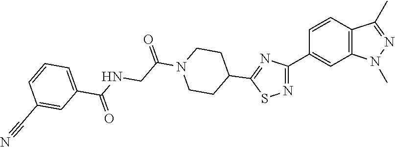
C1CC(C2=NC(C3=CC4=C(C=C3)C(C)=NN4C)=NS2)CCN1C(=O)CNC(C1=CC=CC(C#N)=C1)=O
